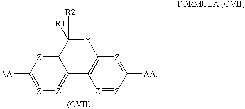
C1([AA])=[Z][Z]=C2C(=[Z]1)C([R2])([R1])[X]C1=C2[Z]=[Z]C([AA])=[Z]1.[(CVII)]
